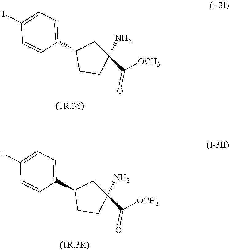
C1(C([OCH3])=O)(N)CC(C2=CC=C(I)C=C2)CC1.C1(C([OCH3])=O)(N)CC(C2=CC=C(I)C=C2)CC1
